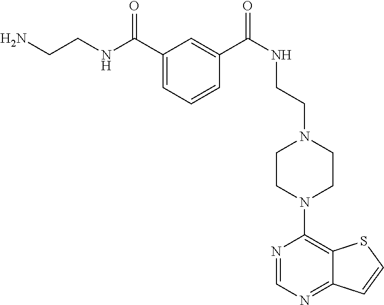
C1CN(C2=C3C(=NC=N2)C=CS3)CCN1CCNC(=O)C1=CC(C(=O)NCCN)=CC=C1
